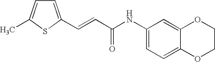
C(=CC(=O)NC1=CC=C2C(=C1)OCCO2)C1=CC=C(C)S1
